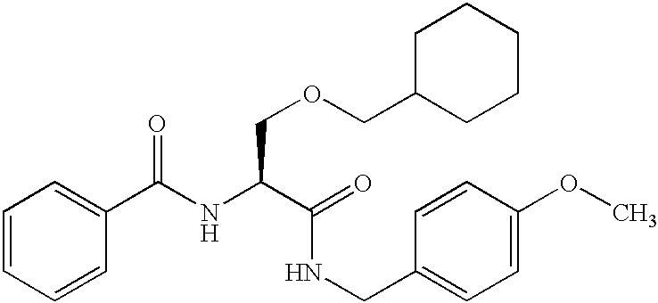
N(C(C(NCC1=CC=C(OC)C=C1)=O)COCC1CCCCC1)C(C1=CC=CC=C1)=O
